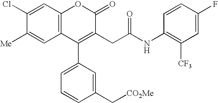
C12=C(C=C(Cl)C([Me])=C1)OC(=O)C(CC(NC1=C([CF3])C=C(F)C=C1)=O)=C2C1=CC=CC(C[CO2Me])=C1
